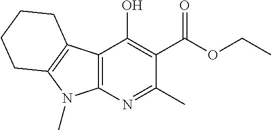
C12=C(N=C(C)C(C(=O)OCC)=C1O)N(C)C1=C2CCCC1
